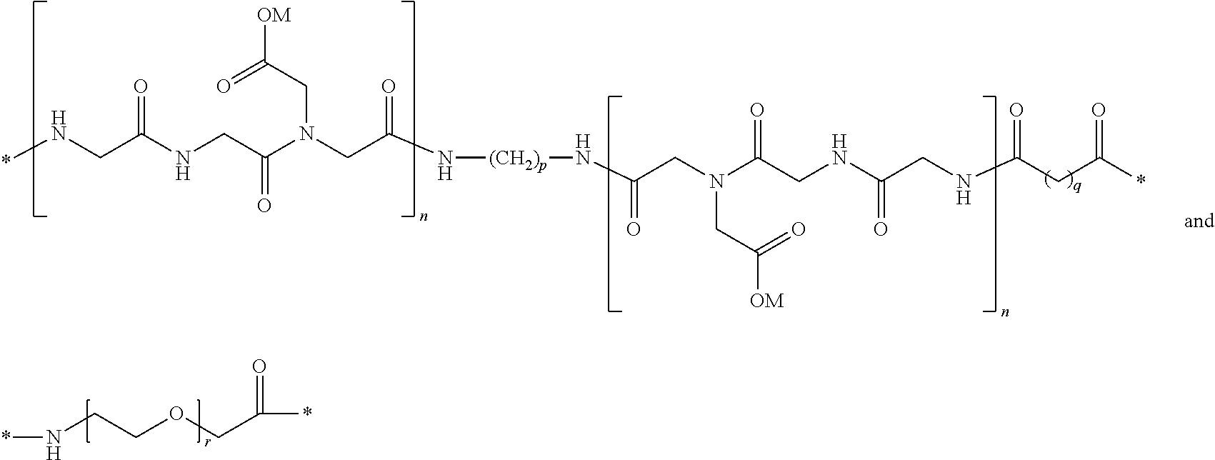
*NCC(NCC(N(CC(N[(CH2)p]NC(CN(C(CNC(CNC(CC(*)=O)=O)=O)=O)CC([OM])=O)=O)=O)CC([OM])=O)=O)=O.N(CCOCC(*)=O)*
